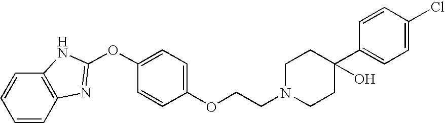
C1=CC2=C(C=C1)NC(OC1=CC=C(OCCN3CCC(C4=CC=C(Cl)C=C4)(O)CC3)C=C1)=N2
